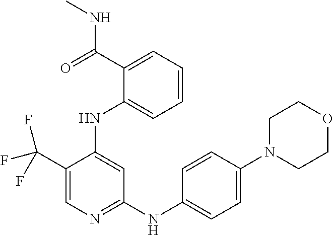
C1(C(F)(F)F)=CN=C(NC2=CC=C(N3CCOCC3)C=C2)C=C1NC1=CC=CC=C1C(NC)=O
